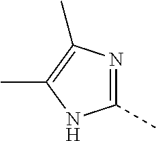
C1(C)=NC(C)=C(C)N1
